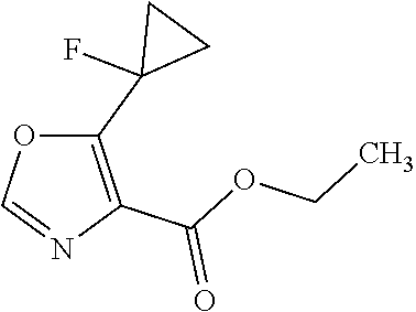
C1(C2(F)CC2)=C(C(OCC)=O)N=CO1
